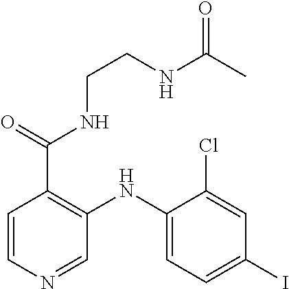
C1=CN=CC(NC2=CC=C(I)C=C2Cl)=C1C(=O)NCCNC(C)=O
